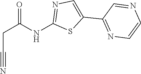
C1=NC=CN=C1C1=CN=C(NC(CC#N)=O)S1
